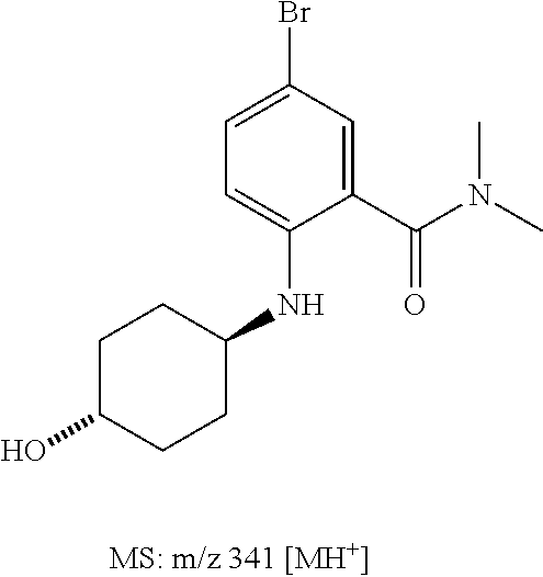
C1(C(=O)N(C)C)=CC(Br)=CC=C1NC1CCC(O)CC1
